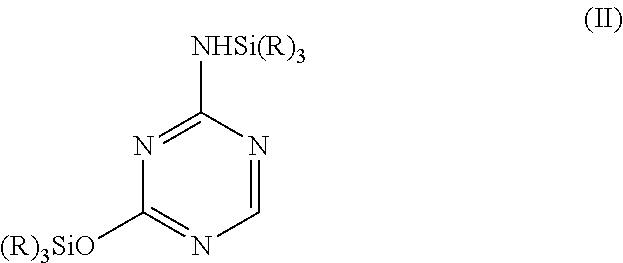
N1=C([NHSi(R)3])N=CN=C1[(R)3SiO]
